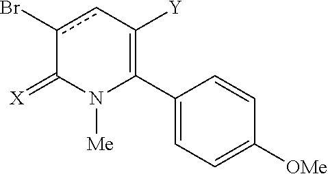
C1(C2=C([Y])cc(Br)C(=[X])N2[Me])=CC=C([OMe])C=C1
